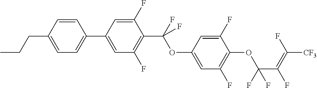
C1=CC(CCC)=CC=C1C1=CC(F)=C(C(OC2=CC(F)=C(OC(C(F)=C(F)[CF3])(F)F)C(F)=C2)(F)F)C(F)=C1
